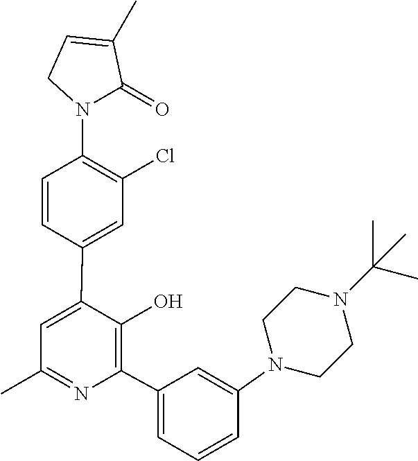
C1(C2=CC(C)=NC(C3=CC=CC(N4CCN(C(C)(C)C)CC4)=C3)=C2O)=CC(Cl)=C(N2C(=O)C(C)=CC2)C=C1
